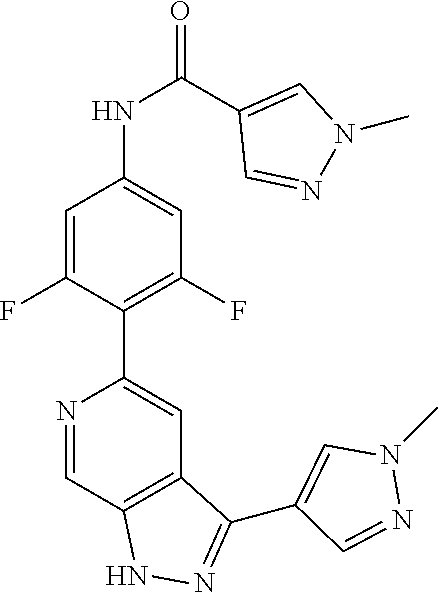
N1=CC2=C(C=C1C1=C(F)C=C(NC(=O)C3=CN(C)N=C3)C=C1F)C(C1=CN(C)N=C1)=NN2
